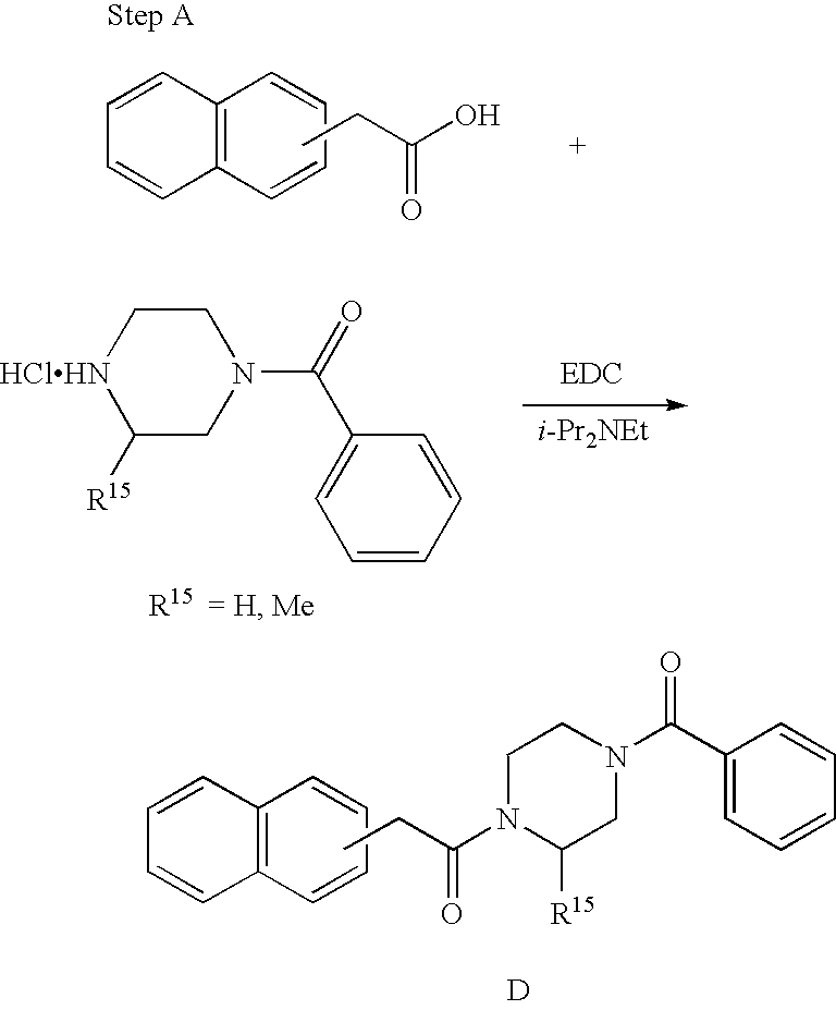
C1=CC2=C(C=C1)C=CC=C2.CCC(O)=O.[HClHN]1C([R15])CN(C(C2=CC=CC=C2)=O)CC1.[i-Pr2NEt].C1=CC2=C(C=C1)C=CC=C2.CCC(N1C([R15])CN(C(C2=CC=CC=C2)=O)CC1)=O.[D]
